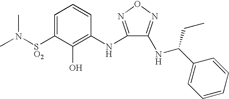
C1=C([SO2]N(C)C)C(O)=C(NC2=NON=C2NC(C2=CC=CC=C2)CC)C=C1
